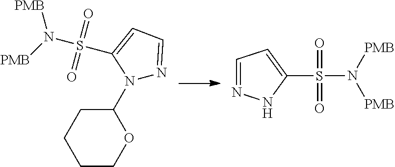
C1COC(N2N=CC=C2S(N([PMB])[PMB])(=O)=O)CC1.C1=NNC(S(=O)(=O)N([PMB])[PMB])=C1
